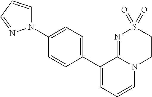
C1(N2C=CC=N2)=CC=C(C2=CC=CN3C2=NS(=O)(=O)CC3)C=C1
